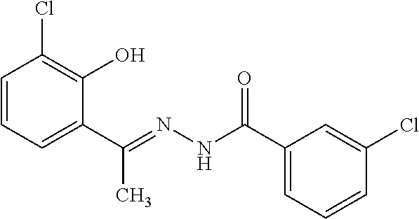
C1=CC=C(C(=NNC(C2=CC=CC(Cl)=C2)=O)C)C(O)=C1Cl
